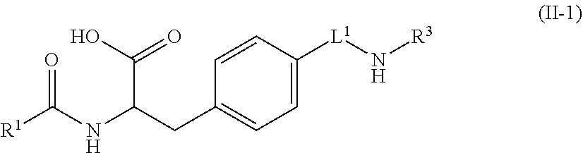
C1=CC(CC(NC([R1])=O)C(O)=O)=CC=C1[L1]N[R3]
